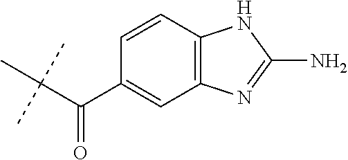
C1(C(C(C)(C)C)=O)=CC2=C(C=C1)NC(N)=N2
